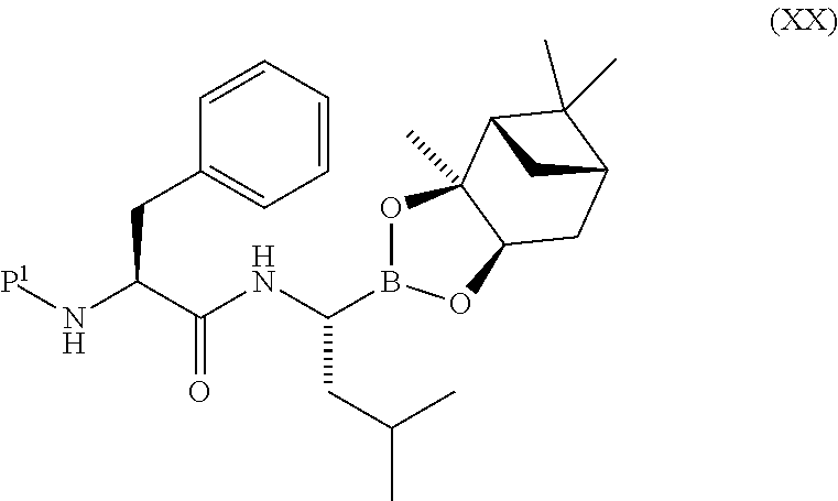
N(C(C(NC(B1OC2(C)C(O1)CC1C(C)(C)C2C1)CC(C)C)=O)CC1=CC=CC=C1)[P1]
